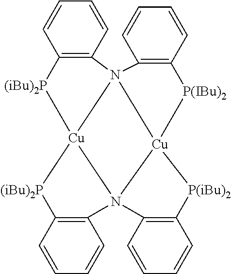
C12=C(C=CC=C1)[(iBu)2P][Cu]13N24C2=C(C=CC=C2)[P(iBu)2][Cu]42[P(IBu)2]C4=C(C=CC=C4)N12C1=C([(iBu)2P]3)C=CC=C1
